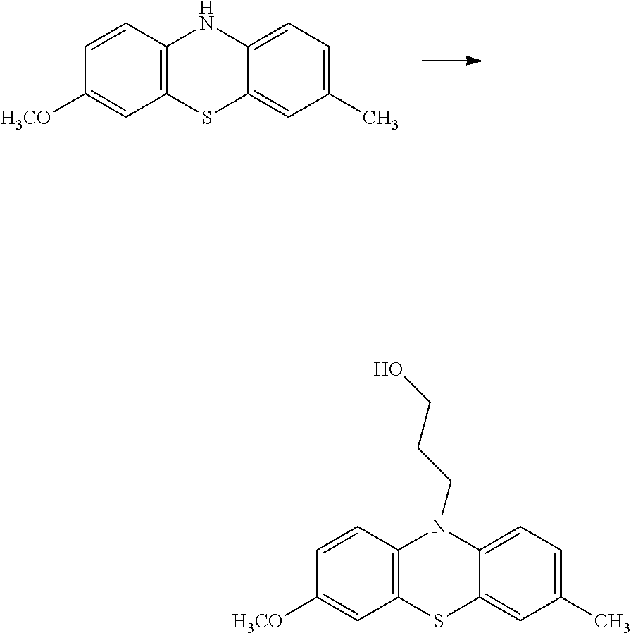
C1([H3CO])=CC2=C(C=C1)NC1=CC=C(C)C=C1S2.C1([H3CO])=CC2=C(C=C1)N(CCCO)C1=CC=C(C)C=C1S2
